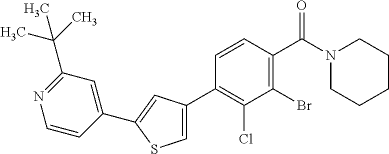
C1(C2=CC(C3=C(Cl)C(Br)=C(C(N4CCCCC4)=O)C=C3)=CS2)=CC(C(C)(C)C)=NC=C1
